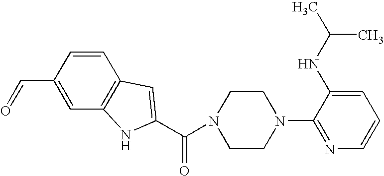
C1(C=O)=CC2=C(C=C1)C=C(C(=O)N1CCN(C3=NC=CC=C3NC(C)C)CC1)N2
